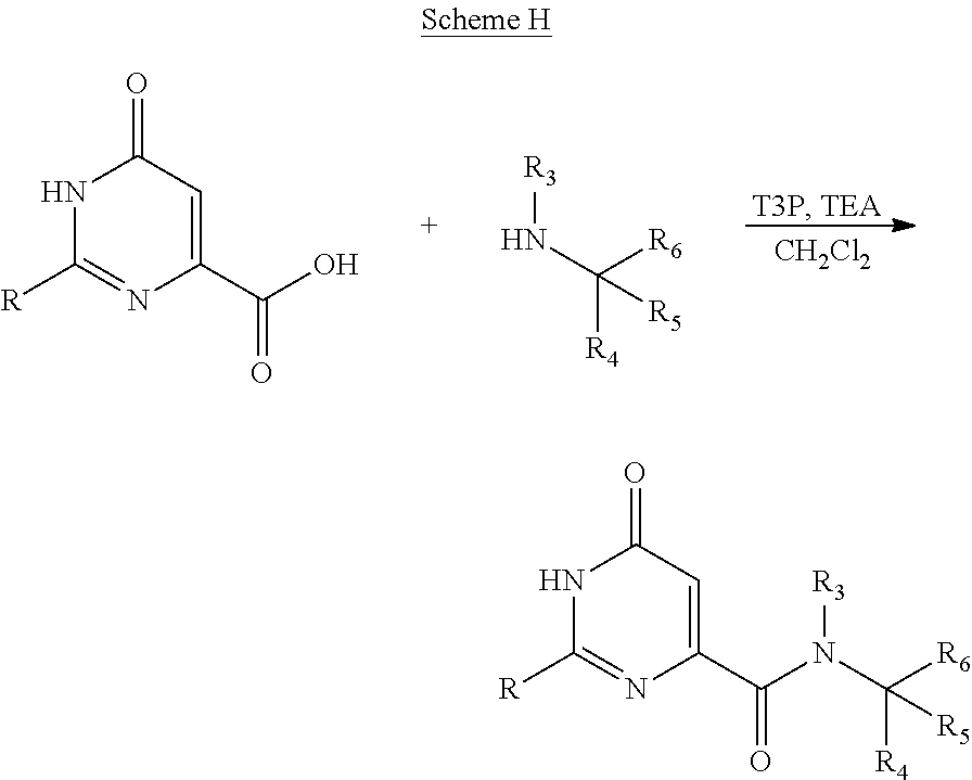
[CH2Cl2].C1(C(O)=O)=CC(=O)NC([R])=N1.[R3]NC([R6])([R5])[R4].C1(C(=O)N([R3])C([R6])([R5])[R4])=CC(=O)NC([R])=N1
